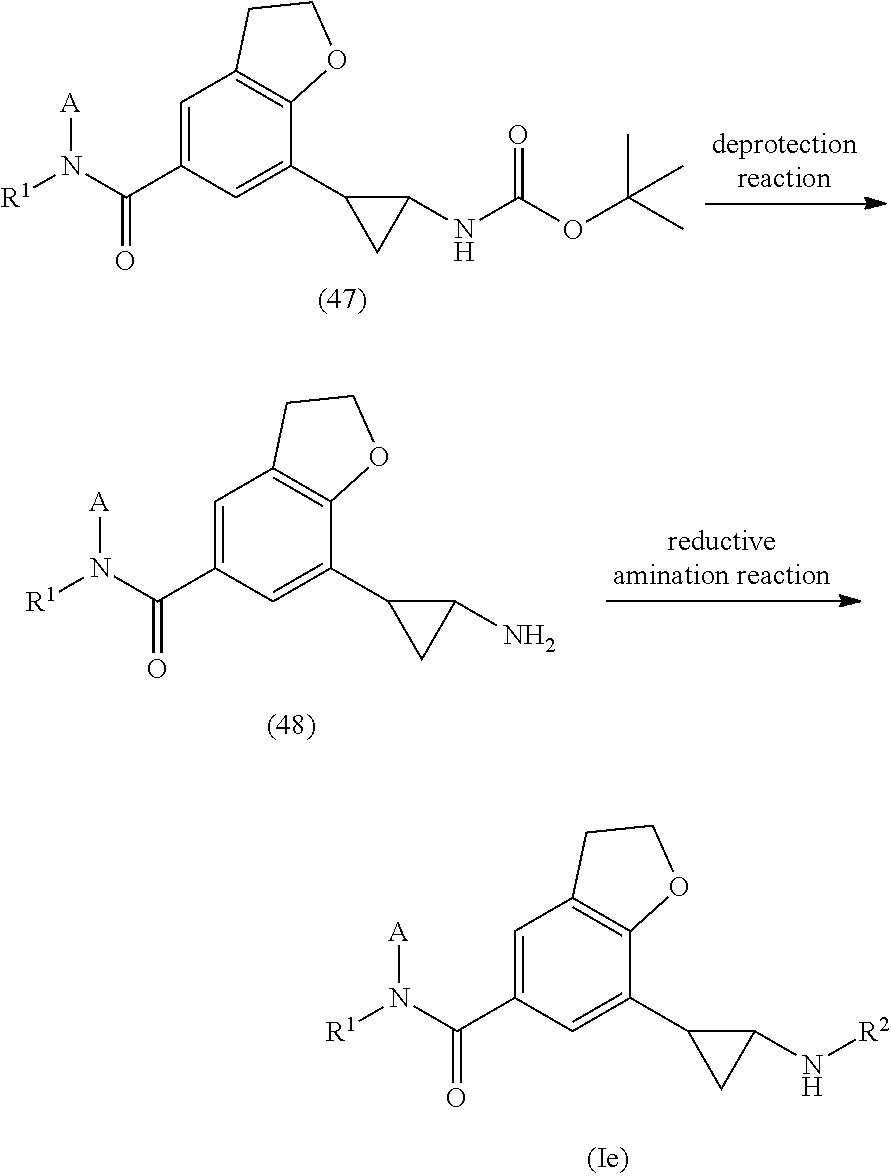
C1=C(C(N([R1])[A])=O)C=C(C2C(N[R2])C2)C2=C1CCO2.C1=C(C(N([R1])[A])=O)C=C(C2C(NC(OC(C)(C)C)=O)C2)C2=C1CCO2.C1=C(C(N([R1])[A])=O)C=C(C2C(N)C2)C2=C1CCO2
